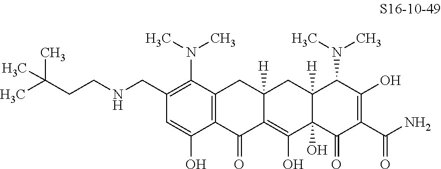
C12=C(C(N(C)C)=C(CNCCC(C)(C)C)C=C1O)CC1([H])C(=C(O)C3(O)C([H])(C1)C(N(C)C)C(O)=C(C(N)=O)C3=O)C2=O
